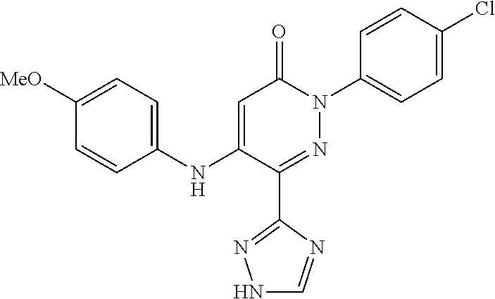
C1=C(NC2=CC=C([MeO])C=C2)C(C2=NNC=N2)=NN(C2=CC=C(Cl)C=C2)C1=O
